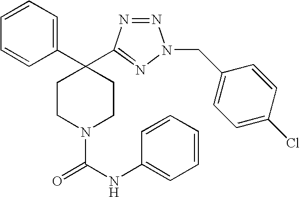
C1=CC=C(C2(C3=NN(CC4=CC=C(Cl)C=C4)N=N3)CCN(C(NC3=CC=CC=C3)=O)CC2)C=C1
